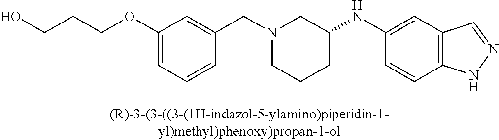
N1(CC2=CC(OCCCO)=CC=C2)CCCC(NC2=CC3=C(C=C2)NN=C3)C1
